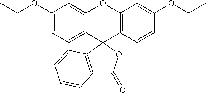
C1(OCC)=CC=C2C(=C1)OC1=C(C=CC(OCC)=C1)C21OC(=O)C2=C1C=CC=C2
